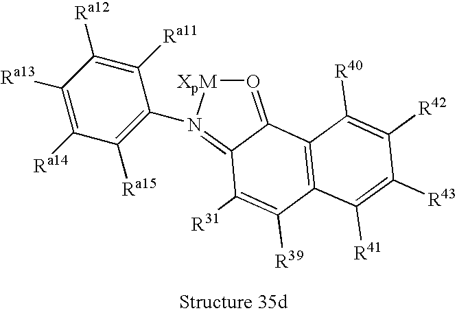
C12=C(C3=O[XpM]N(C4=C([Ra15])C([Ra14])=C([Ra13])C([Ra12])=C4[Ra11])=C3C([R31])=C1[R39])C([R40])=C([R42])C([R43])=C2[R41]
